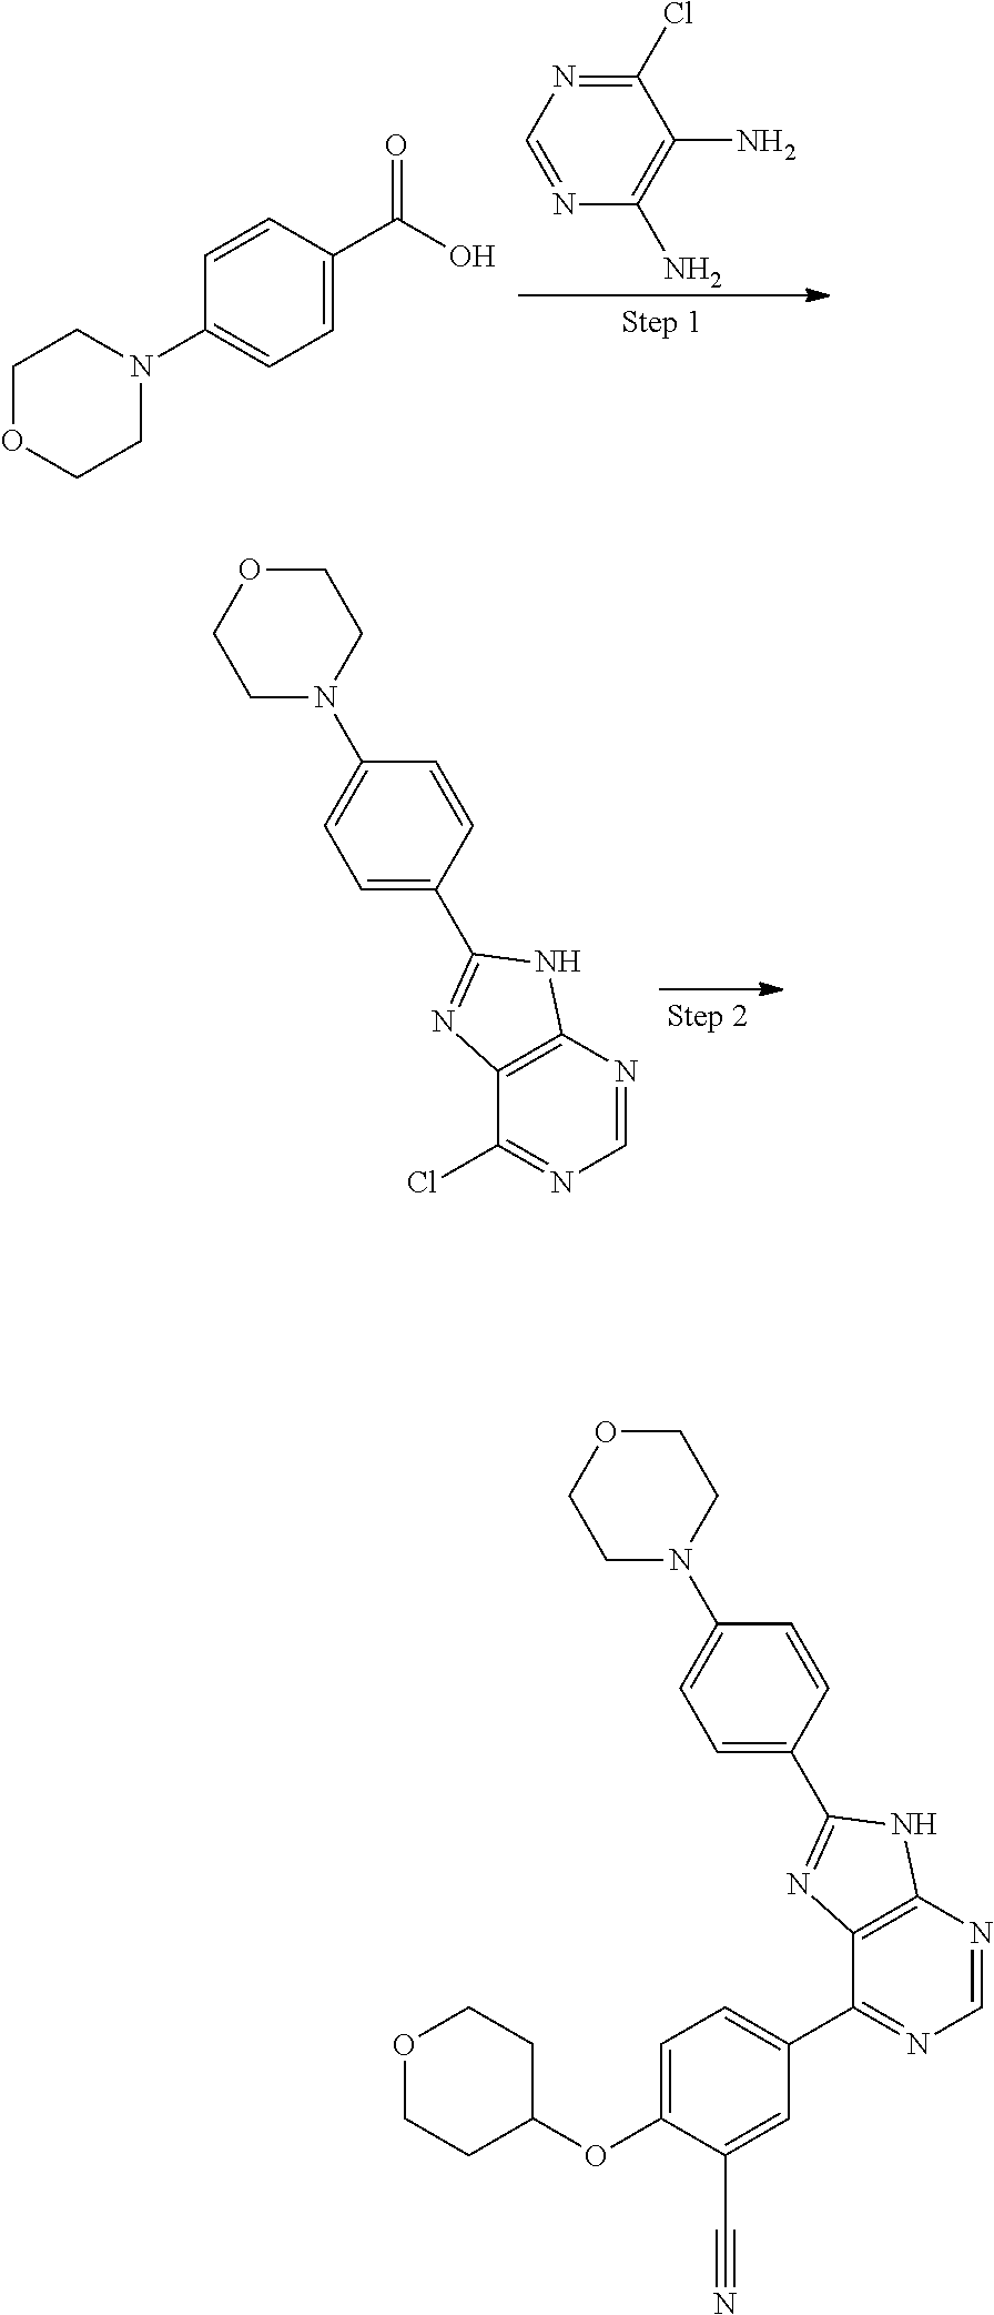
C1(Cl)=NC=NC(N)=C1N.C(C1=CC=C(N2CCOCC2)C=C1)(O)=O.C12=C(N=CN=C1Cl)NC(C1=CC=C(N3CCOCC3)C=C1)=N2.C12=C(N=CN=C1C1=CC=C(OC3CCOCC3)C(C#N)=C1)NC(C1=CC=C(N3CCOCC3)C=C1)=N2
